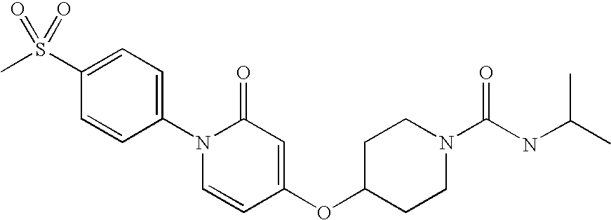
C1=C(S(C)(=O)=O)C=CC(N2C=CC(OC3CCN(C(=O)NC(C)C)CC3)=CC2=O)=C1
